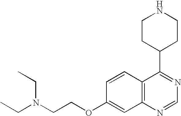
C12=C(N=CN=C1C1CCNCC1)C=C(OCCN(CC)CC)C=C2
